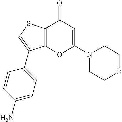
C12=C(SC=C1C1=CC=C(N)C=C1)C(=O)C=C(N1CCOCC1)O2
